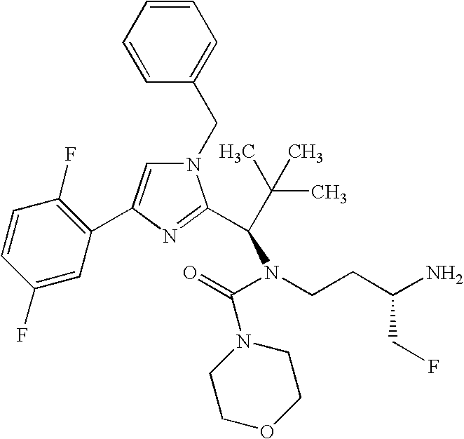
C1=CC=CC=C1CN1C=C(C2=C(F)C=CC(F)=C2)N=C1C(C(C)(C)C)N(C(=O)N1CCOCC1)CCC(N)CF
